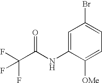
C1=C(NC(C(F)(F)F)=O)C([OMe])=CC=C1Br
